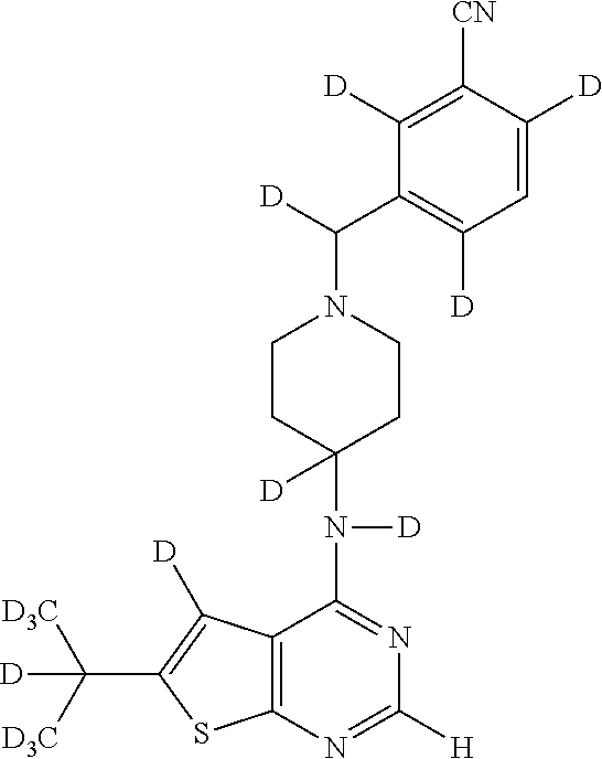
C1CC(N([D])C2=NC([H])=NC3=C2C([D])=C(C([D3C])([D3C])[D])S3)([D])CCN1C([D])C1=C([D])C=C([D])C([CN])=C1[D]
